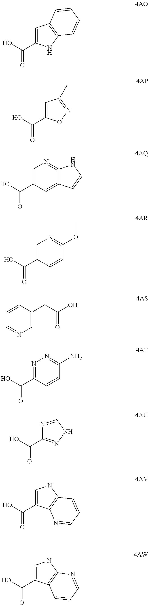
C1=C(C(=O)O)NC2=C1C=CC=C2.N1=C(C(=O)O)C=CC(N)=N1.C1=C(C(=O)O)ON=C1C.C1=C(C(=O)O)C=C2C(=N1)NC=C2.C1=C(C(=O)O)C=CC(OC)=N1.C1=C(CC(O)=O)C=CC=N1.N1=CNN=C1C(=O)O.C1=C(C(=O)O)C2=C(N1)C=CC=N2.C1=C(C(=O)O)C2=C(N1)N=CC=C2
